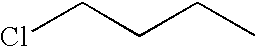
ClCCCC
